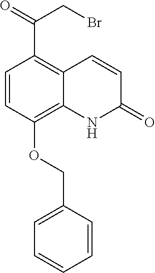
C1=CC(OCC2=CC=CC=C2)=C2C(=C1C(=O)CBr)C=CC(=O)N2
